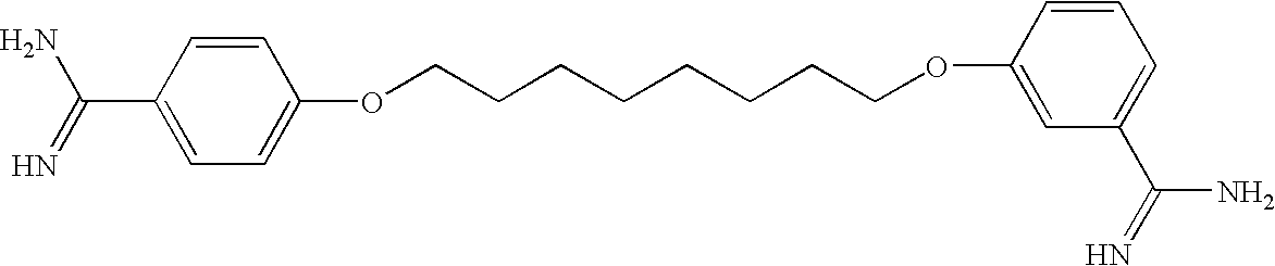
C1(C(=N)N)=CC=C(OCCCCCCCCOC2=CC(C(=N)N)=CC=C2)C=C1
